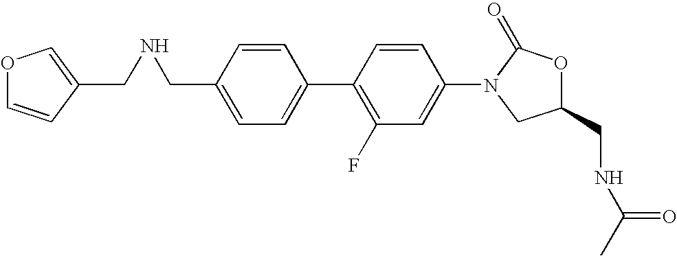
C1=C(CNCC2=COC=C2)C=CC(C2=C(F)C=C(N3CC(CNC(C)=O)OC3=O)C=C2)=C1
